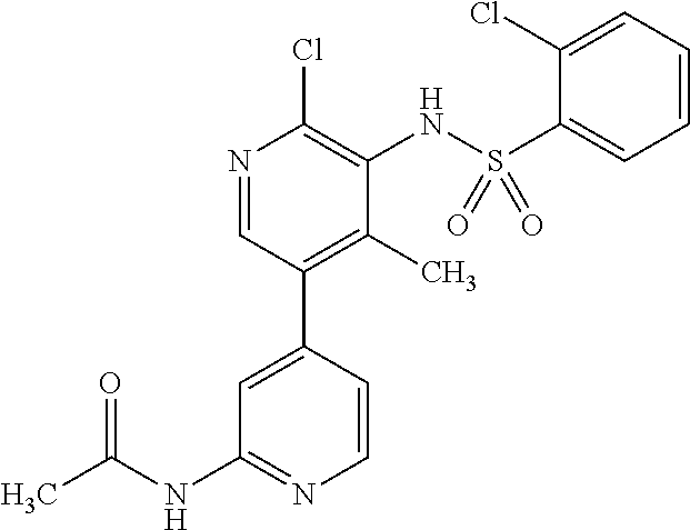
C(NC1=NC=CC(C2=C(C)C(NS(C3=CC=CC=C3Cl)(=O)=O)=C(Cl)N=C2)=C1)(C)=O
